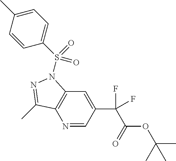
N1=CC(C(C(OC(C)(C)C)=O)(F)F)=CC2=C1C(C)=NN2S(C1=CC=C(C)C=C1)(=O)=O
